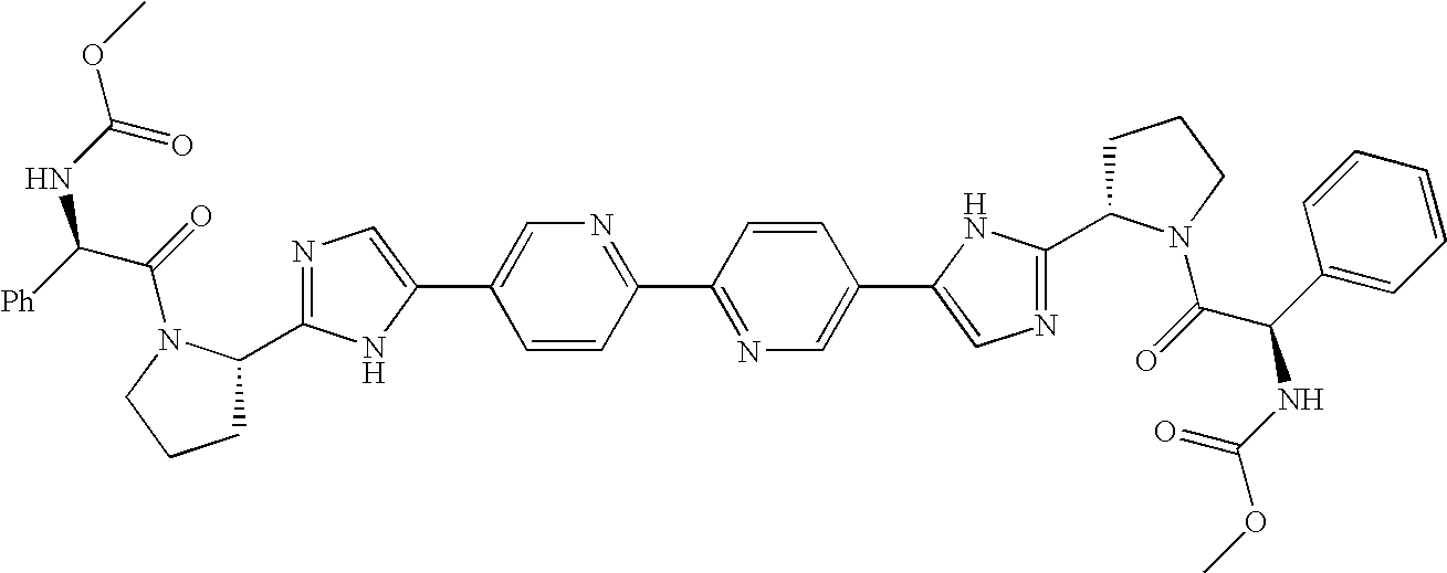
N1=C(C2CCCN2C(=O)C(NC(=O)OC)[Ph])NC(C2=CN=C(C3=NC=C(C4=CN=C(C5CCCN5C(C(C5=CC=CC=C5)NC(OC)=O)=O)N4)C=C3)C=C2)=C1
